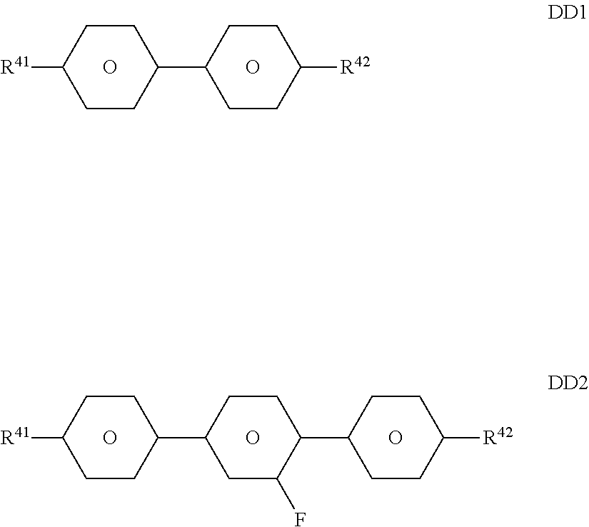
[R41]C1CCC(C2CCC([R42])CC2)CC1.O.O.[R41]C1CCC(C2CC(F)C(C3CCC([R42])CC3)CC2)CC1.O.O.O
